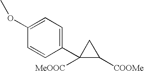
C1([MeOOC])(C2=CC=C(OC)C=C2)C([COOMe])C1
